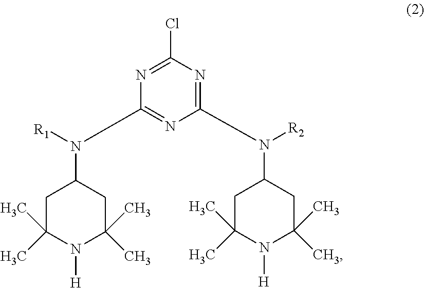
C1C(C)(C)N([H])C(C)(C)CC1N([R1])C1=NC(N([R2])C2CC(C)(C)N([H])C(C)(C)C2)=NC(Cl)=N1
